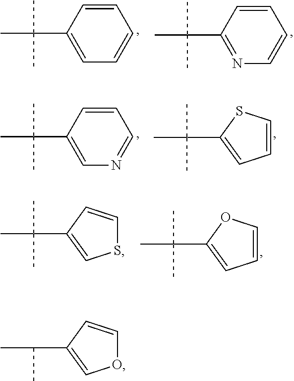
C1=CC(C(C)(C)C)=CC=C1.C1=CC(C(C)(C)C)=NC=C1.C1=CC(C(C)(C)C)=CN=C1.C(C)(C)(C)C1=CC=CS1.C(C)(C)(C)C1=CSC=C1.C(C)(C)(C)C1=CC=CO1.C(C)(C)C1=COC=C1
